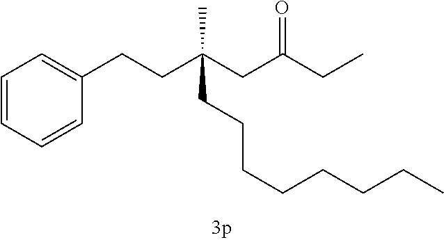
C1=CC=CC(CCC(CC(CC)=O)(CCCCCCCC)C)=C1
